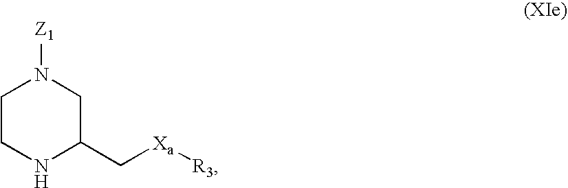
C1CNC(C[Xa][R3])CN1[Z1]
